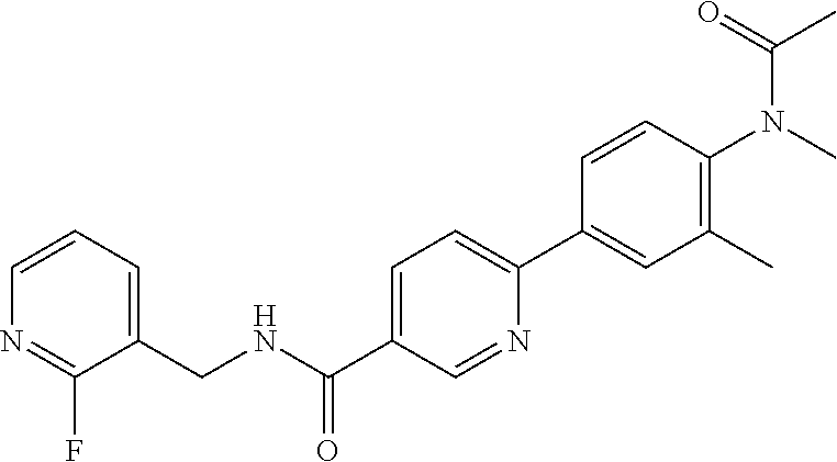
C1=CC=C(CNC(C2=CC=C(C3=CC(C)=C(N(C)C(=O)C)C=C3)N=C2)=O)C(F)=N1
